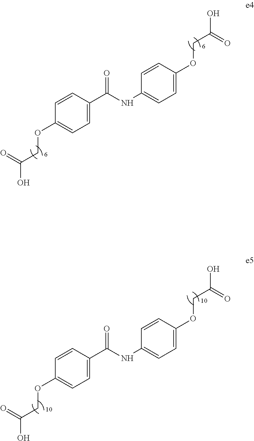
C1=CC(OCC(O)=O)=CC=C1C(NC1=CC=C(OCC(O)=O)C=C1)=O.C1=CC(OCC(O)=O)=CC=C1C(NC1=CC=C(OCC(O)=O)C=C1)=O
